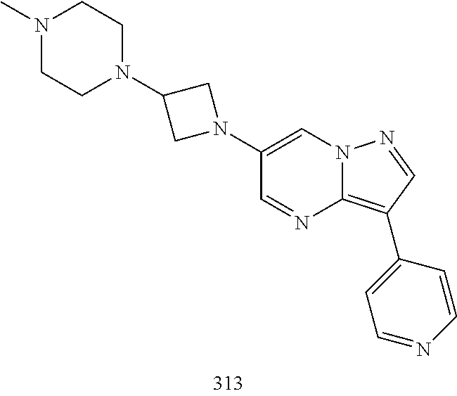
C1(C2=C3N=CC(N4CC(N5CCN(C)CC5)C4)=CN3N=C2)=CC=NC=C1
